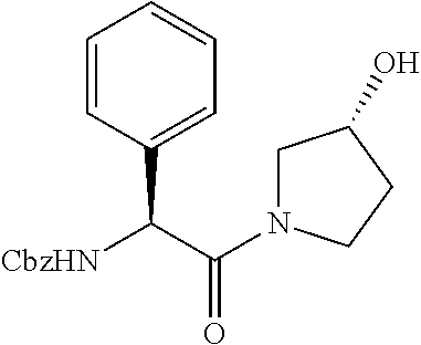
C1=CC(C(C(N2CC(O)CC2)=O)[CbzHN])=CC=C1
